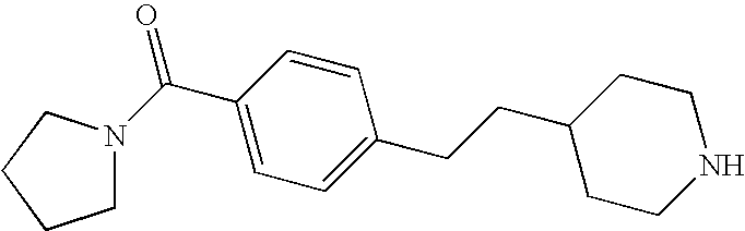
C1=C(C(=O)N2CCCC2)C=CC(CCC2CCNCC2)=C1
